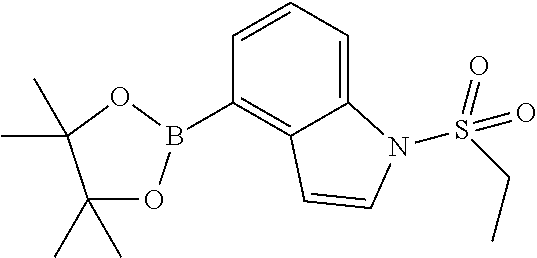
C1(C)(C)OB(C2=C3C(=CC=C2)N(S(CC)(=O)=O)C=C3)OC1(C)C
